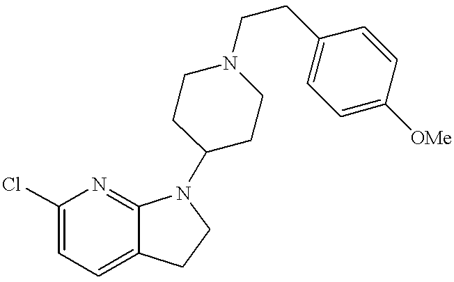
C1(Cl)=CC=C2C(=N1)N(C1CCN(CCC3=CC=C([OMe])C=C3)CC1)CC2
